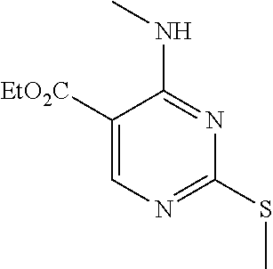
C1([EtO2C])=CN=C(SC)N=C1NC
